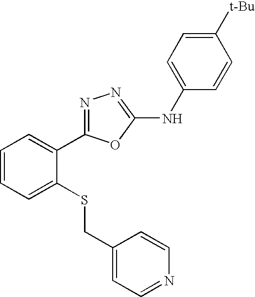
C1=CC=C(SCC2=CC=NC=C2)C(C2=NN=C(NC3=CC=C([t-Bu])C=C3)O2)=C1
